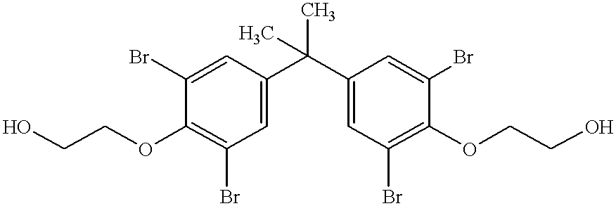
OCCOC1=C(Br)C=C(C(C2=CC(Br)=C(OCCO)C(Br)=C2)(C)C)C=C1Br
